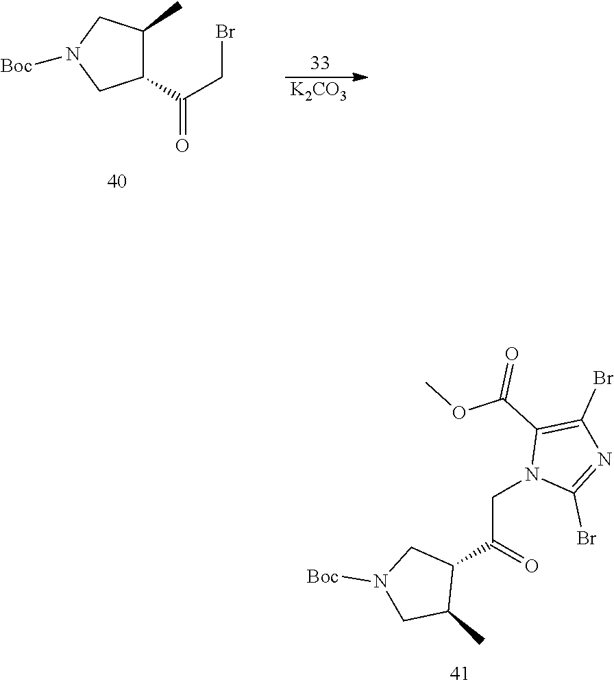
C1(C(=O)CBr)C(C)CN([Boc])C1.[K2CO3].N1(CC(C2CN([Boc])CC2C)=O)C(Br)=NC(Br)=C1C(OC)=O
